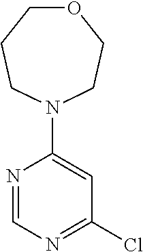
N1=CN=C(Cl)C=C1N1CCOCCC1
